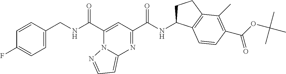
C1=CC(CNC(C2=CC(C(NC3CCC4=C3C=CC(C(OC(C)(C)C)=O)=C4C)=O)=NC3=CC=NN23)=O)=CC=C1F
